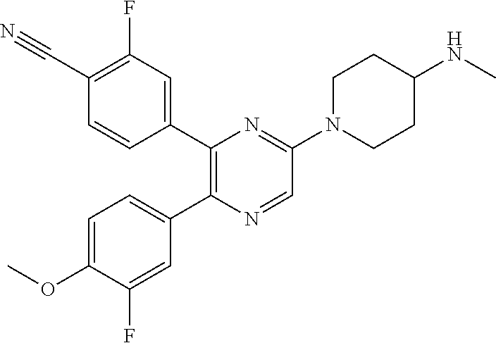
C1=C(OC)C(F)=CC(C2=C(C3=CC(F)=C(C#N)C=C3)N=C(N3CCC(NC)CC3)C=N2)=C1
